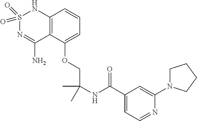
C(COC1=CC=CC2=C1C(N)=NS(=O)(=O)N2)(C)(C)NC(C1=CC=NC(N2CCCC2)=C1)=O
